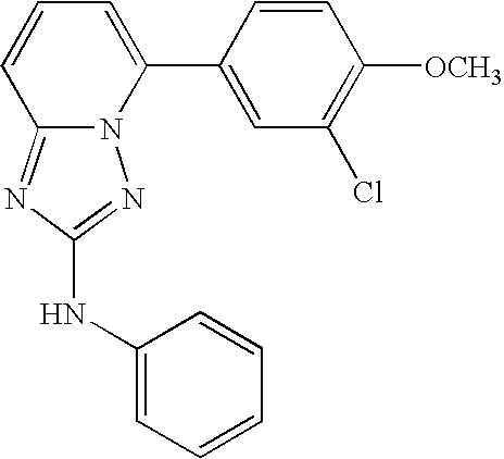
C12=NC(NC3=CC=CC=C3)=NN1C(C1=CC(Cl)=C([OCH3])C=C1)=CC=C2
